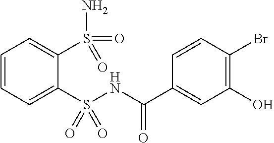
C1=CC=C(S(NC(C2=CC(O)=C(Br)C=C2)=O)(=O)=O)C(S(N)(=O)=O)=C1
